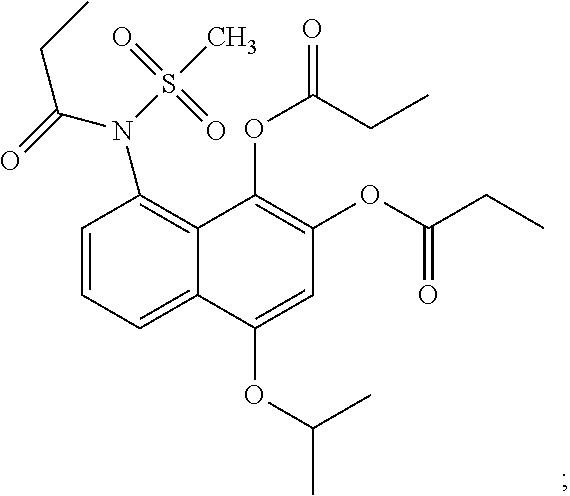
C1=CC=C2C(=C1N(S(C)(=O)=O)C(=O)CC)C(OC(CC)=O)=C(OC(CC)=O)C=C2OC(C)C
